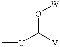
O(C([U]C)[V])[W]
